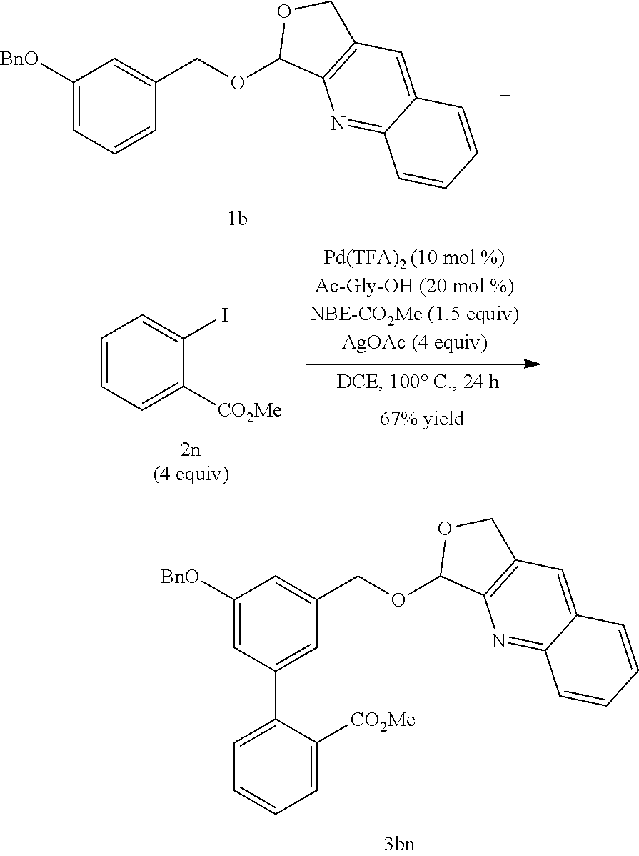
C1([BnO])=CC=CC(COC2C3=C(CO2)C=C2C(=N3)C=CC=C2)=C1.C1([BnO])=CC(C2=CC=CC=C2[CO2Me])=CC(COC2C3=C(CO2)C=C2C(=N3)C=CC=C2)=C1.C1=CC=C([CO2Me])C(I)=C1
